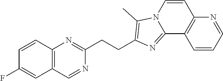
C1=CC2=C(C=C1F)C=NC(CCC1=C(C)N3C=CC4=C(C=CC=N4)C3=N1)=N2
